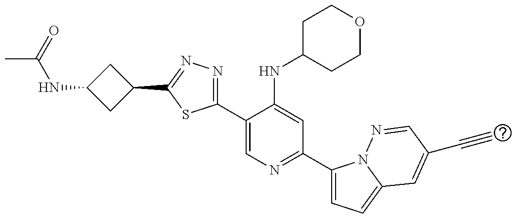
C1(C2=NN=C(C3=CN=C(C4=CC=C5N4N=CC(C#C)=C5)C=C3NC3CCOCC3)S2)CC(NC(C)=O)C1
